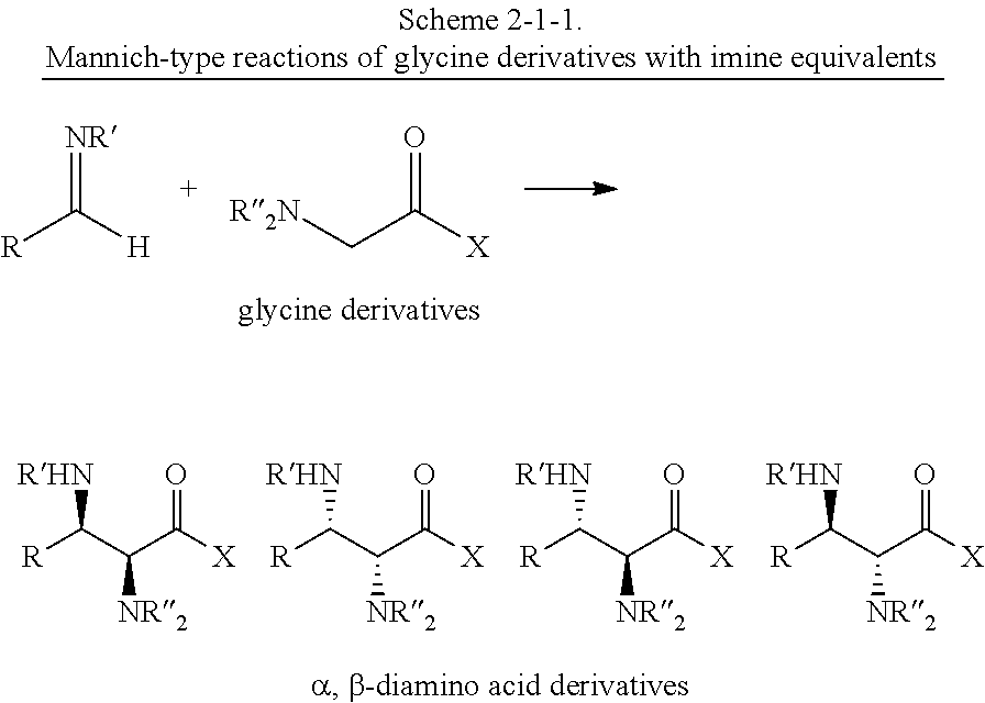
[R]C(C(C([X])=O)[NR2])[RHN].[R]C(C(C([X])=O)[NR2])[RHN].[R]C(C(C([X])=O)[NR2])[RHN].[R]C(C(C([X])=O)[NR2])[RHN].C(C([X])=O)[R2N].[R]C([H])=[NR]
